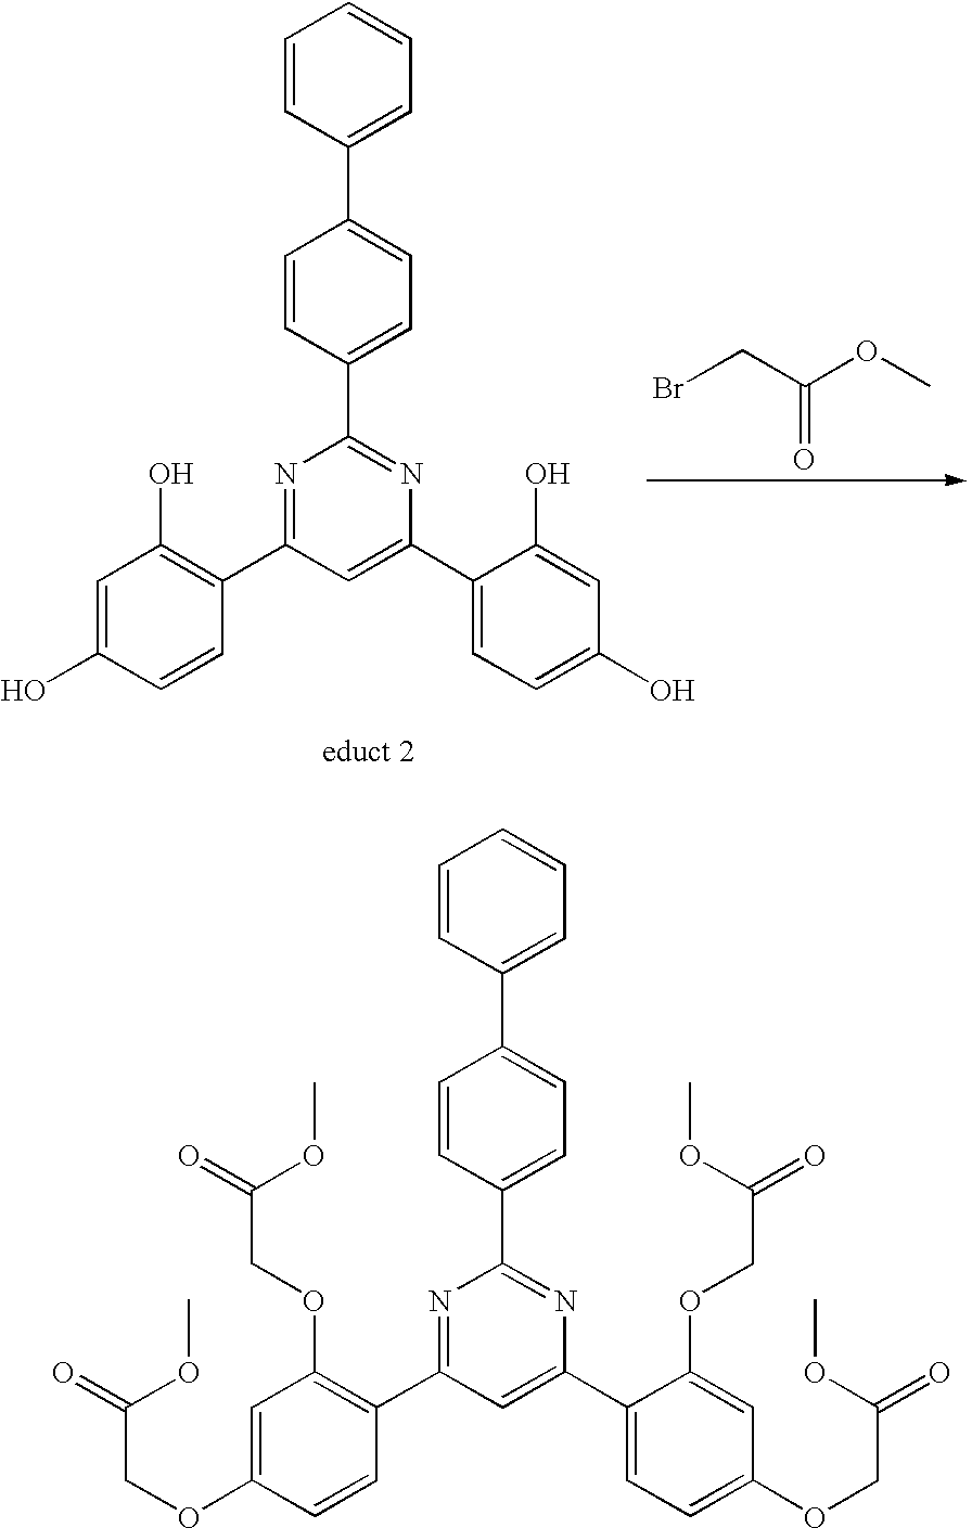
BrCC(OC)=O.C1=CC(C2=NC(C3=CC=C(O)C=C3O)=CC(C3=C(O)C=C(O)C=C3)=N2)=CC=C1C1=CC=CC=C1.C1=CC(C2=NC(C3=CC=C(OCC(=O)OC)C=C3OCC(OC)=O)=CC(C3=C(OCC(OC)=O)C=C(OCC(=O)OC)C=C3)=N2)=CC=C1C1=CC=CC=C1
